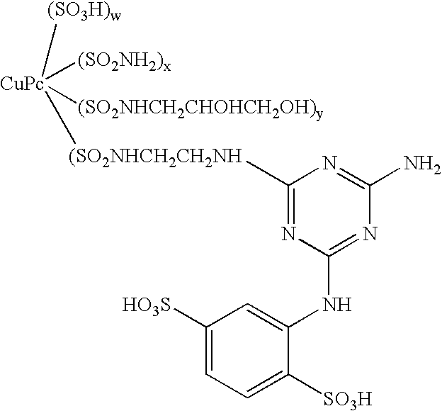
[(SO3H)w][CuPc]([(SO2NH2)x])([(SO2NHCH2CHOHCH2OH)y])[(SO2NHCH2CH2NH]C1=NC(NC2=CC([HO3S])=CC=C2[SO3H])=NC(N)=N1
